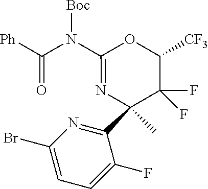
C1(Br)=CC=C(F)C(C2(C)N=C(N(C(=O)[Ph])[Boc])OC([CF3])C2(F)F)=N1
